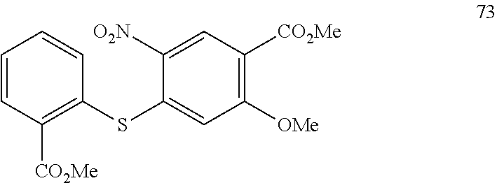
C1([O2N])=CC([CO2Me])=C([OMe])C=C1SC1=C([CO2Me])C=CC=C1
